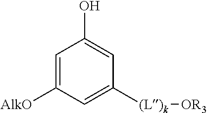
C1=C([AlkO])C=C([(L)k][OR3])C=C1O
